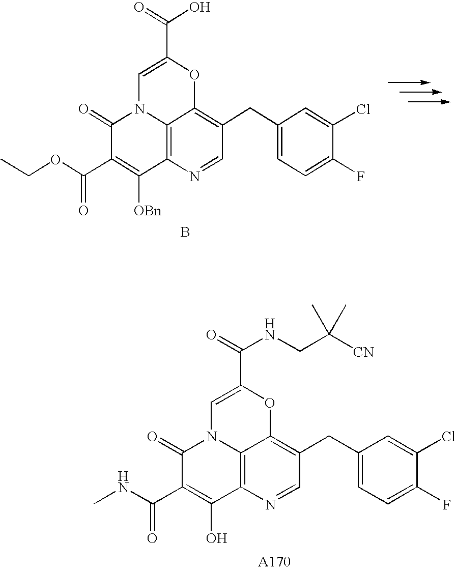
B.C(C1=CN2C3=C(N=CC(CC4=CC=C(F)C(Cl)=C4)=C3O1)C([OBn])=C(C(OCC)=O)C2=O)(=O)O.C(C1=CN2C3=C(N=CC(CC4=CC=C(F)C(Cl)=C4)=C3O1)C(O)=C(C(NC)=O)C2=O)(=O)NCC([CN])(C)C
